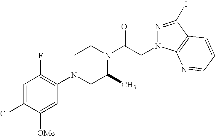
C1=C(Cl)C([OMe])=CC(N2CC(C)N(C(CN3N=C(I)C4=C3N=CC=C4)=O)CC2)=C1F
